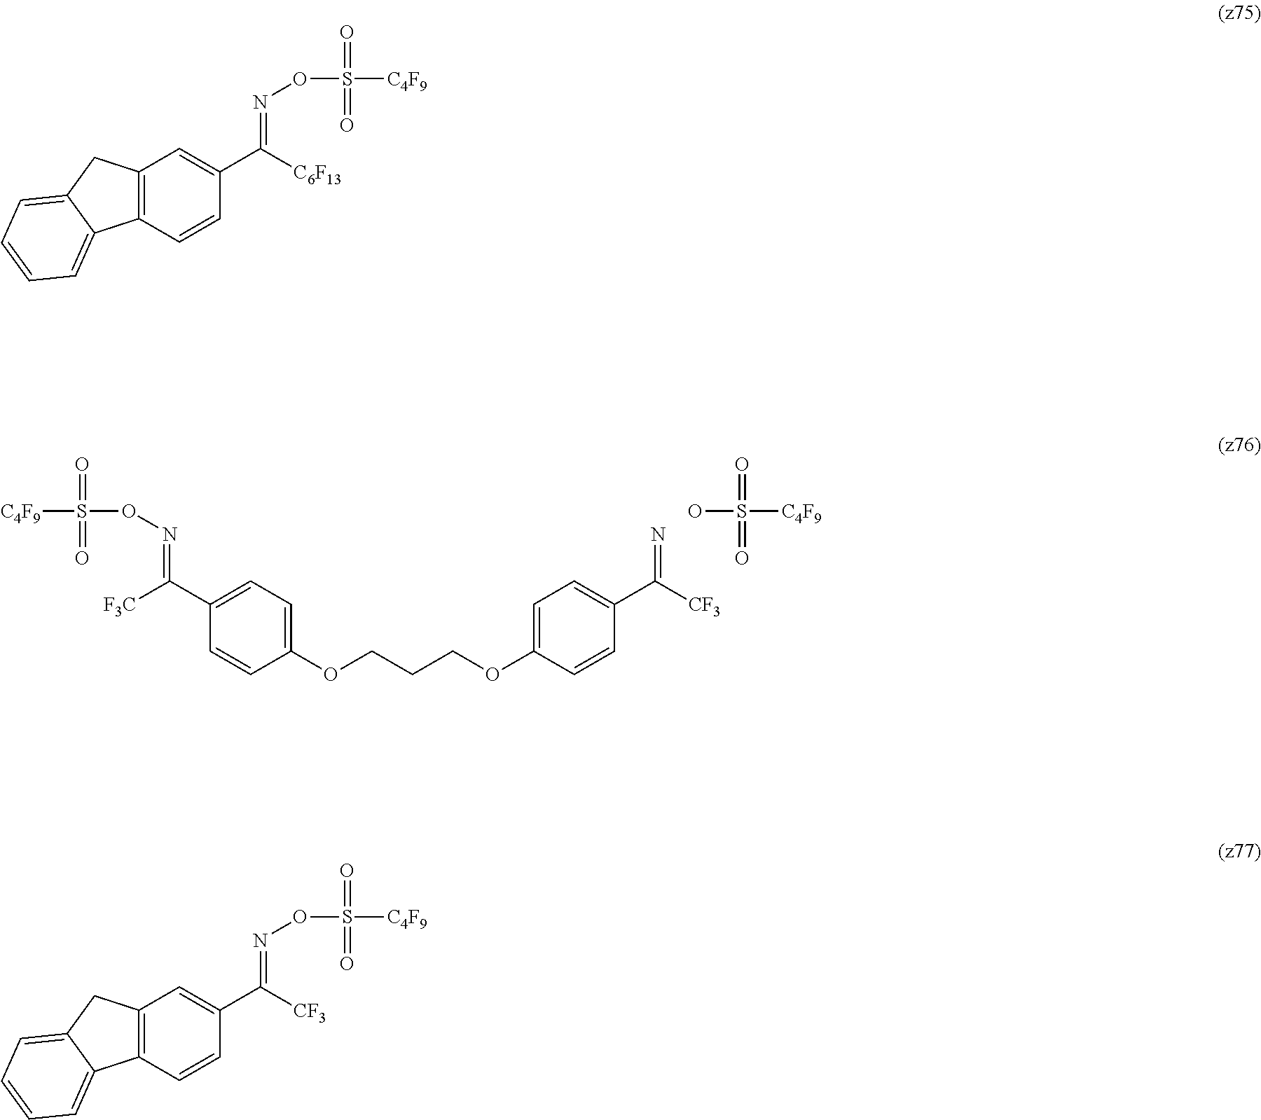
[C4F9]S(=O)(=O)ON=C(C1=CC=C(OCCCOC2=CC=C(C(=N)[CF3])C=C2)C=C1)[F3C].OS(=O)(=O)[C4F9].C12=C(C=CC(C([C6F13])=NOS(=O)(=O)[C4F9])=C1)C1=CC=CC=C1C2.C12=C(C=CC(C([CF3])=NOS(=O)(=O)[C4F9])=C1)C1=CC=CC=C1C2
